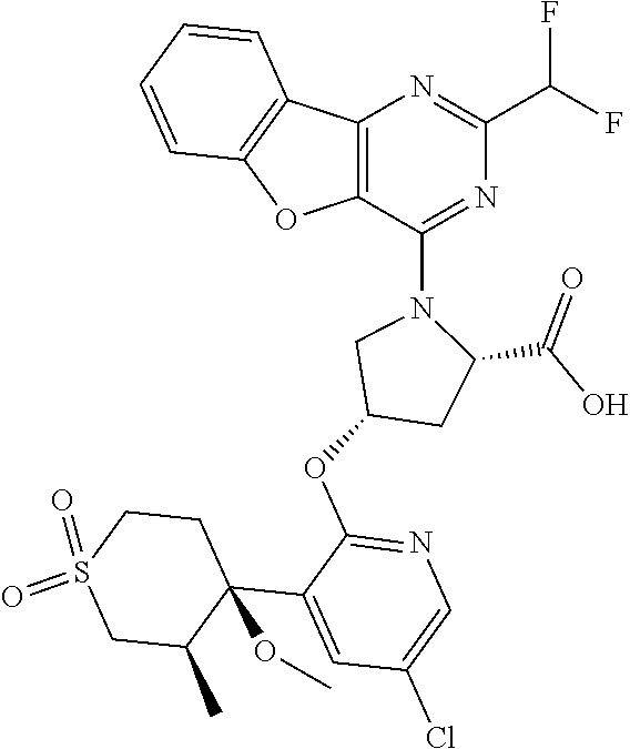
C12=C(OC3=C1C=CC=C3)C(N1CC(OC3=NC=C(Cl)C=C3C3(OC)C(C)CS(=O)(=O)CC3)CC1C(O)=O)=NC(C(F)F)=N2
